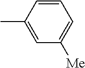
CC1=CC([Me])=CC=C1
